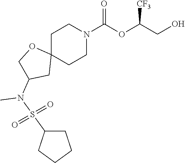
C1C2(CCN(C(OC(CO)[CF3])=O)C1)OCC(N(C)S(=O)(=O)C1CCCC1)C2
